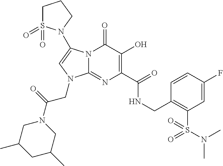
N12C(=NC(C(NCC3=C(S(N(C)C)(=O)=O)C=C(F)C=C3)=O)=C(O)C1=O)N(CC(N1CC(C)CC(C)C1)=O)C=C2N1S(=O)(=O)CCC1
